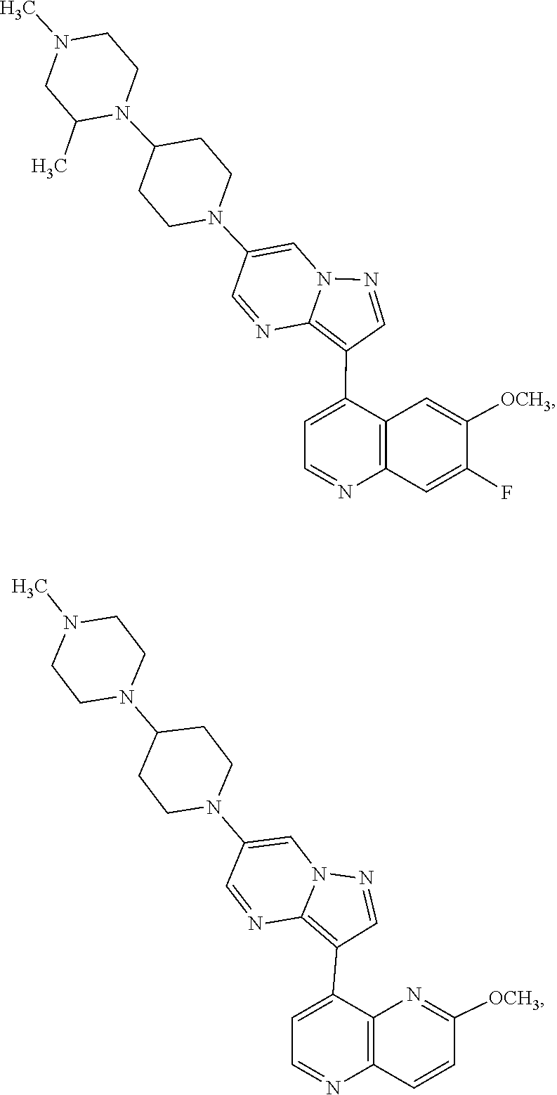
C1=NC2=C(C3=CC=NC4=C3C=C([OCH3])C(F)=C4)C=NN2C=C1N1CCC(N2CCN(C)CC2C)CC1.C1CN(C2CCN(C3=CN4N=CC(C5=CC=NC6=C5N=C([OCH3])C=C6)=C4N=C3)CC2)CCN1C
